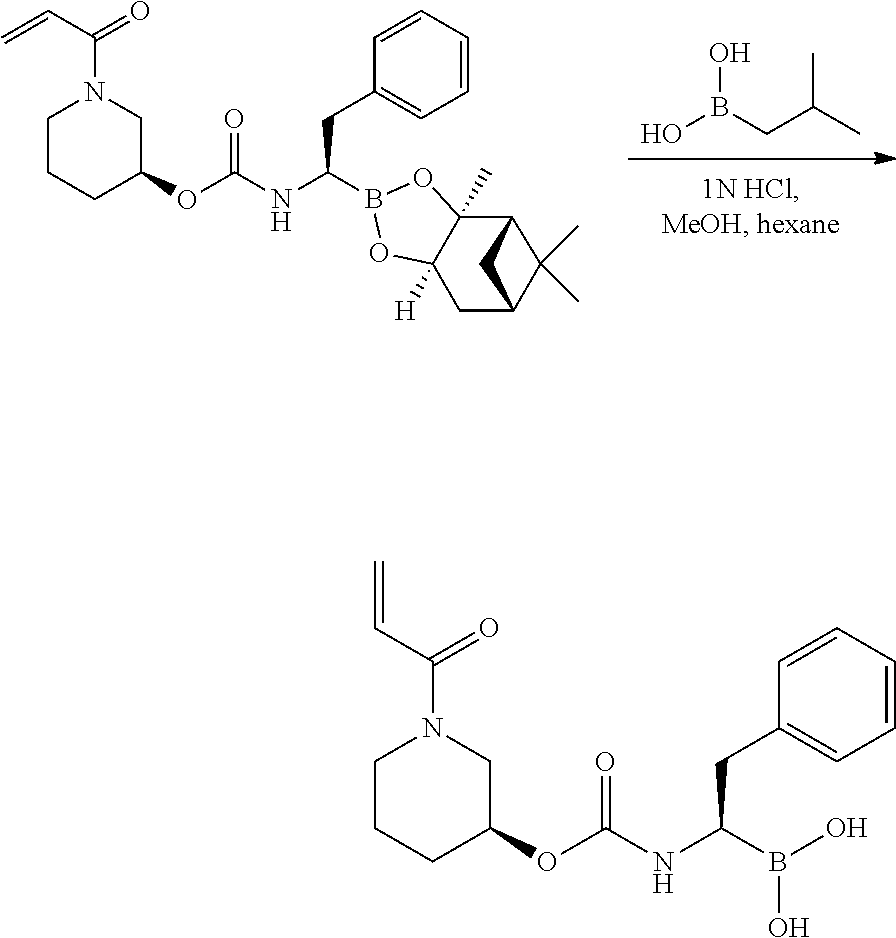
OB(CC(C)C)O.C(=O)(NC(CC1=CC=CC=C1)B1OC2([H])C(C)(O1)C1C(C)(C)C(C2)C1)OC1CN(C(=O)C=C)CCC1.C(=O)(NC(CC1=CC=CC=C1)B(O)O)OC1CN(C(=O)C=C)CCC1
